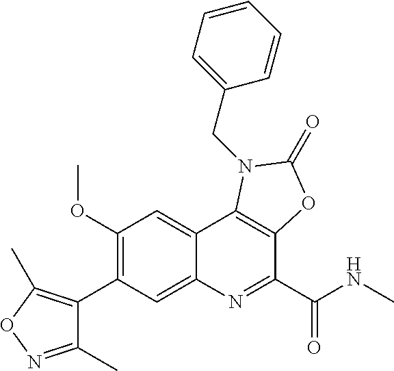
C1(C)=NOC(C)=C1C1=C(OC)C=C2C(=C1)N=C(C(NC)=O)C1=C2N(CC2=CC=CC=C2)C(=O)O1
